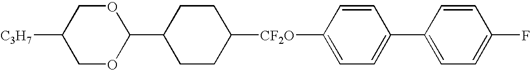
[CF2O](C1=CC=C(C2=CC=C(F)C=C2)C=C1)C1CCC(C2OCC([C3H7])CO2)CC1
